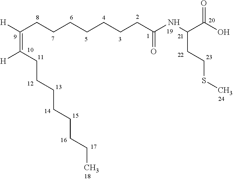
C(=C(CCCCCCCC)[H])([H])CCCCCCCC(NC(C(O)=O)CCSC)=O
